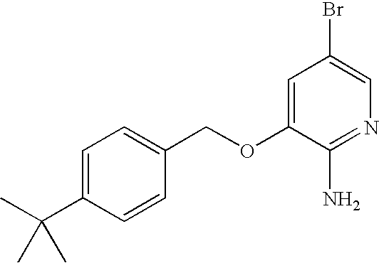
C1=C(C(C)(C)C)C=CC(COC2=CC(Br)=CN=C2N)=C1
